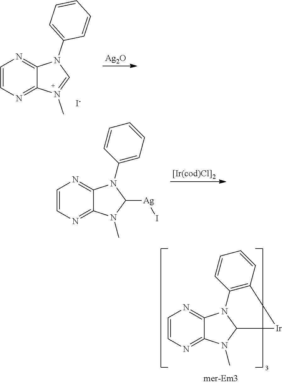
C1=CN=C2C(=N1)N1C(N2C)[Ir]C2=C1C=CC=C2.C1=CN=C2C(=N1)N(C1=CC=CC=C1)C=N2C.[I-].[Ag2O].C1=CN=C2C(=N1)N(C1=CC=CC=C1)C([Ag]I)N2C
